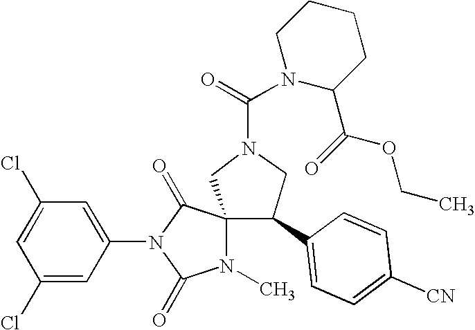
ClC1=CC(Cl)=CC(N2C(=O)C3(N(C)C2=O)CN(C(N2C(C(OCC)=O)CCCC2)=O)CC3C2=CC=C([CN])C=C2)=C1
